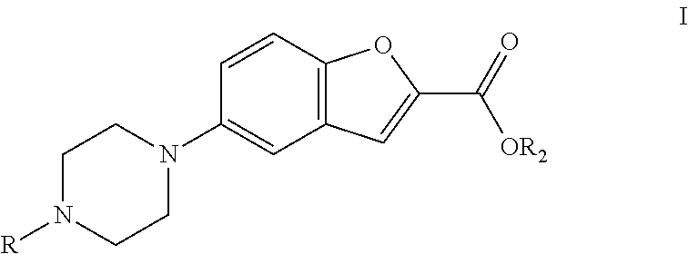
C1=CC2=C(C=C1N1CCN([R])CC1)C=C(C(=O)[OR2])O2
